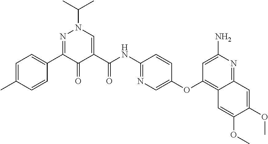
N1=C(C2=CC=C(C)C=C2)C(=O)C(C(NC2=NC=C(OC3=C4C(=NC(N)=C3)C=C(OC)C(OC)=C4)C=C2)=O)=CN1C(C)C
